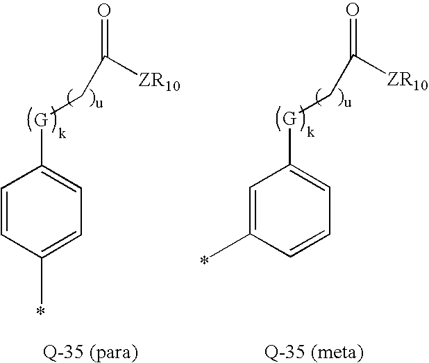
C1=CC(C)=CC=C1[G]CC(=O)[ZR10].C1=C(C)C=CC=C1[G]CC(=O)[ZR10]
